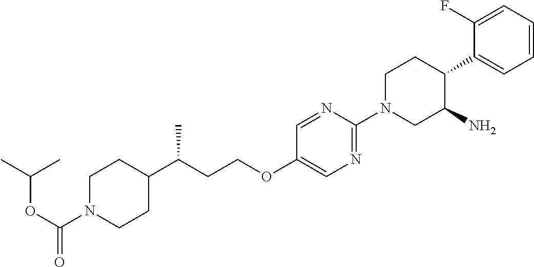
C(N1CCC(C(CCOC2=CN=C(N3CC(N)C(C4=CC=CC=C4F)CC3)N=C2)C)CC1)(OC(C)C)=O
